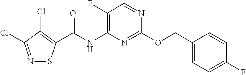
C1(F)=C(NC(=O)C2=C(Cl)C(Cl)=NS2)N=C(OCC2=CC=C(F)C=C2)N=C1
